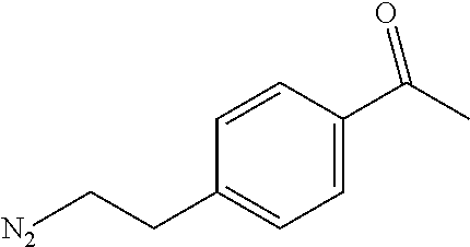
[N2]CCC1=CC=C(C(C)=O)C=C1
